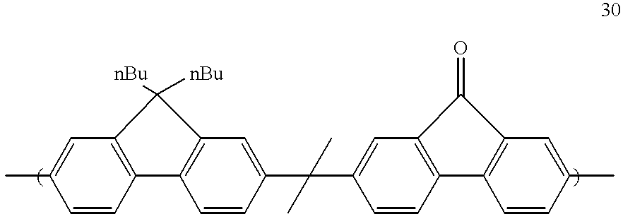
C1=CC2=C(C=C1C)C([nBu])([nBu])C1=C2C=CC(C(C)(C)C2=CC3=C(C=C2)C2=C(C=C(C)C=C2)C3=O)=C1
